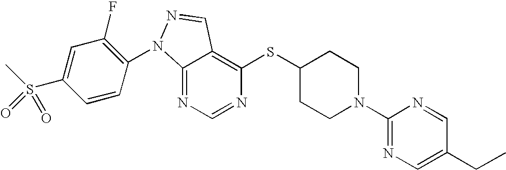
C12=NC=NC(SC3CCN(C4=NC=C(CC)C=N4)CC3)=C1C=NN2C1=C(F)C=C(S(C)(=O)=O)C=C1
